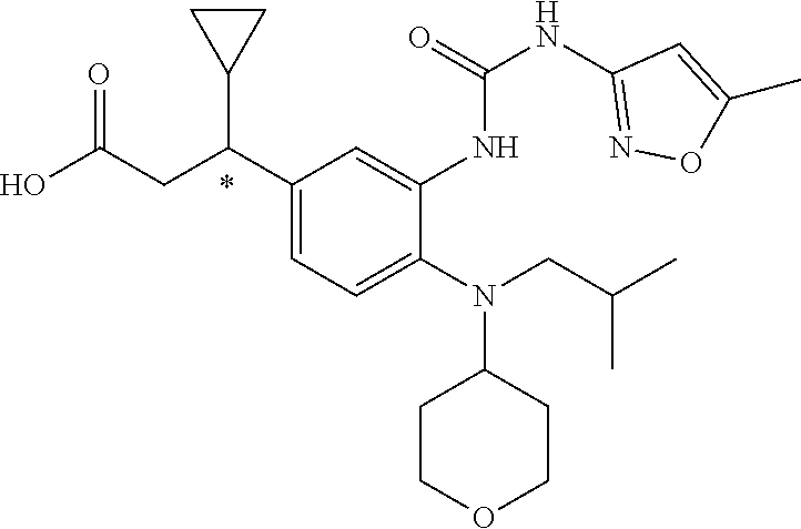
N(C1CCOCC1)(CC(C)C)C1=CC=C(C(CC(O)=O)C2CC2)C=C1NC(=O)NC1=NOC(C)=C1
